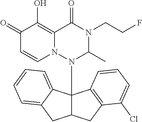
C1(=O)C=CN2C(=C1O)C(=O)N(CCF)C(C)N2C12C(CC3=C1C=CC=C3Cl)CC1=CC=CC=C21
